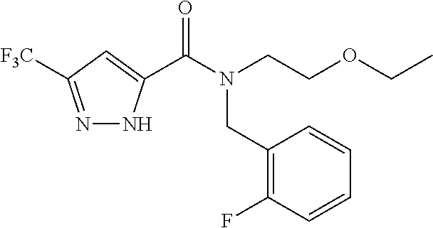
N1=C([F3C])C=C(C(N(CCOCC)CC2=C(F)C=CC=C2)=O)N1
